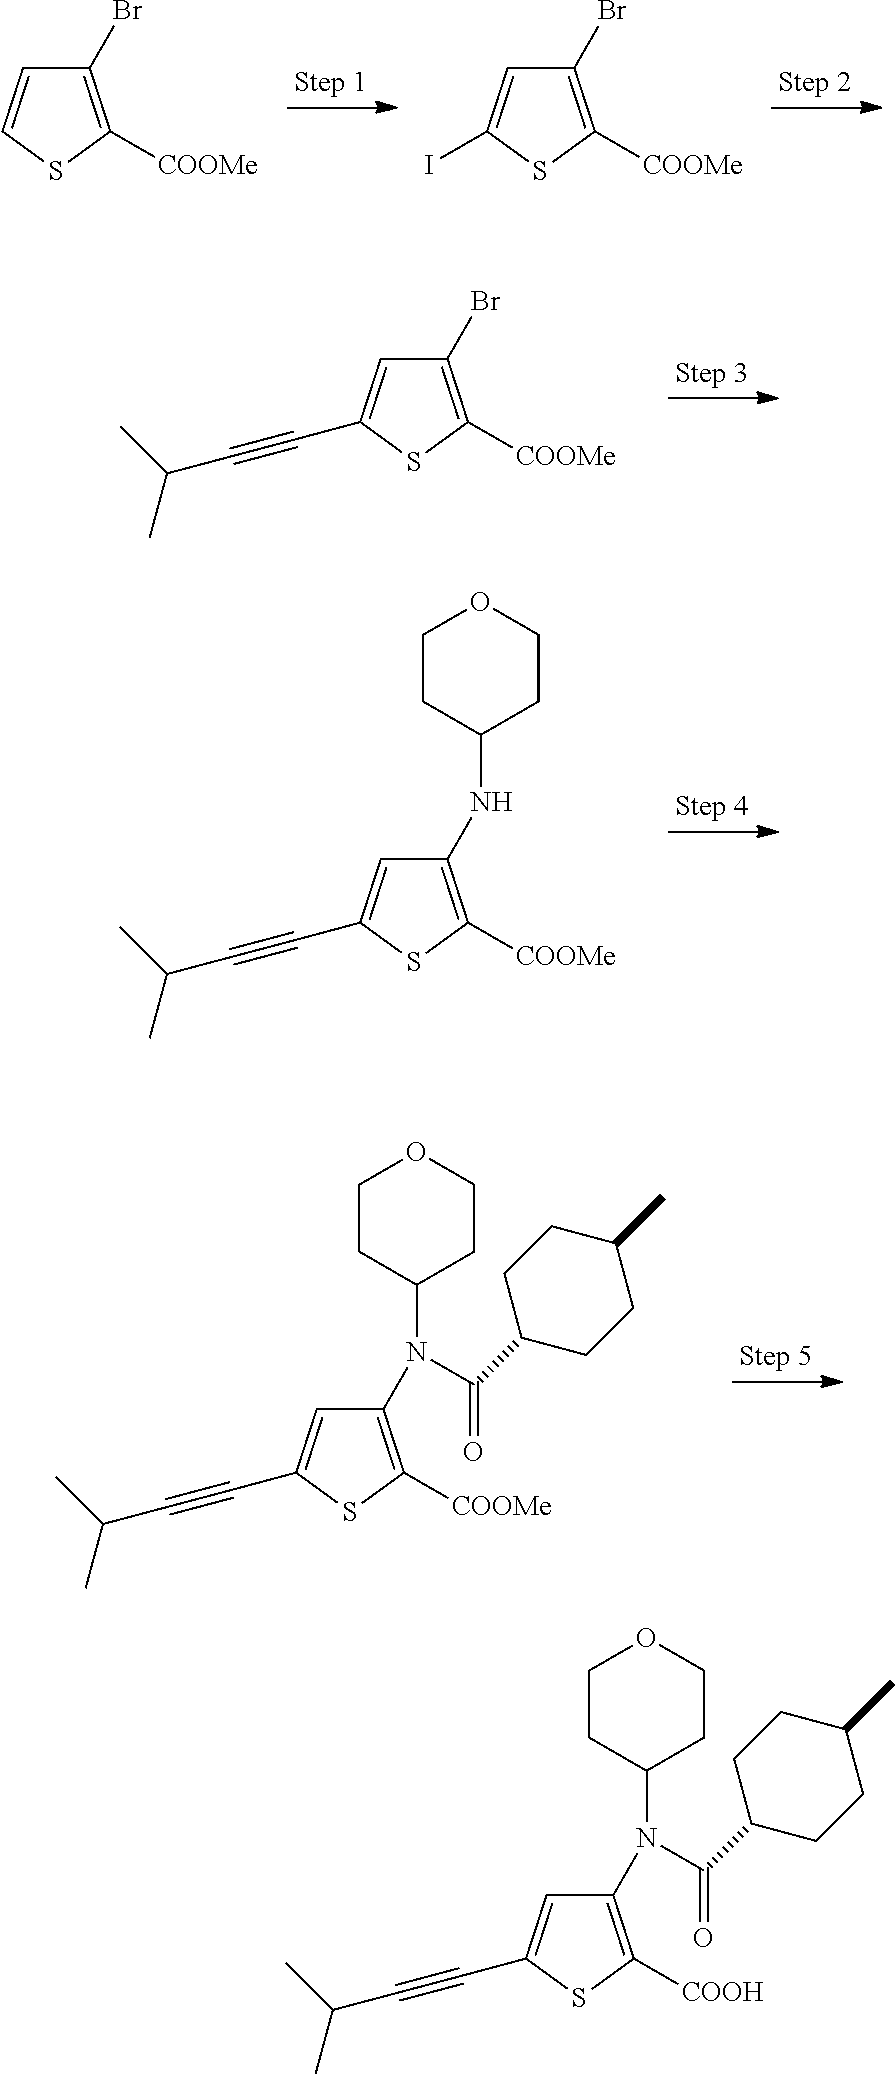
C1(Br)=C([COOMe])SC=C1.C1(Br)=C([COOMe])SC(I)=C1.C1(Br)=C([COOMe])SC(C#CC(C)C)=C1.C1(NC2CCOCC2)=C([COOMe])SC(C#CC(C)C)=C1.C1(N(C2CCOCC2)C(C2CCC(C)CC2)=O)=C([COOMe])SC(C#CC(C)C)=C1.C1(N(C2CCOCC2)C(C2CCC(C)CC2)=O)=C([COOH])SC(C#CC(C)C)=C1
